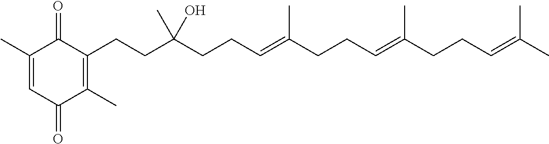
C1(C)=CC(=O)C(C)=C(CCC(CCC=C(CCC=C(CCC=C(C)C)C)C)(O)C)C1=O
